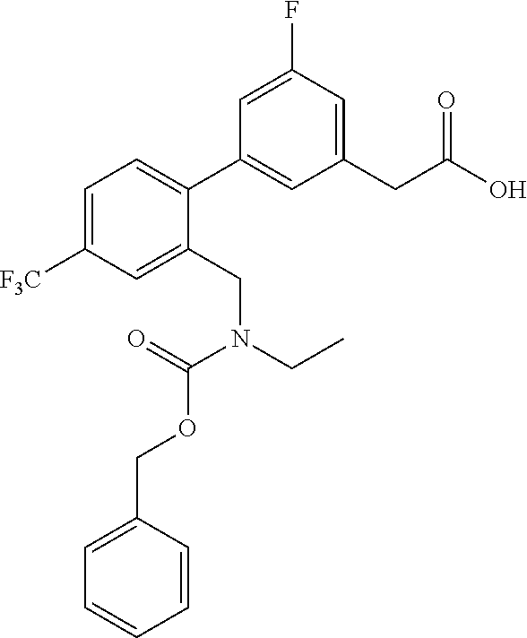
C1(C2=CC(CC(O)=O)=CC(F)=C2)=CC=C([F3C])C=C1CN(CC)C(OCC1=CC=CC=C1)=O
